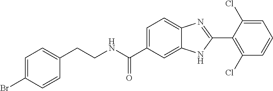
C1=C(Br)C=CC(CCNC(C2=CC=C3C(=C2)NC(C2=C(Cl)C=CC=C2Cl)=N3)=O)=C1
